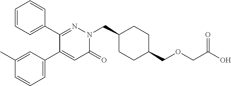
C1=CC=C(C2=NN(CC3CCC(COCC(O)=O)CC3)C(=O)C=C2C2=CC=CC(C)=C2)C=C1
